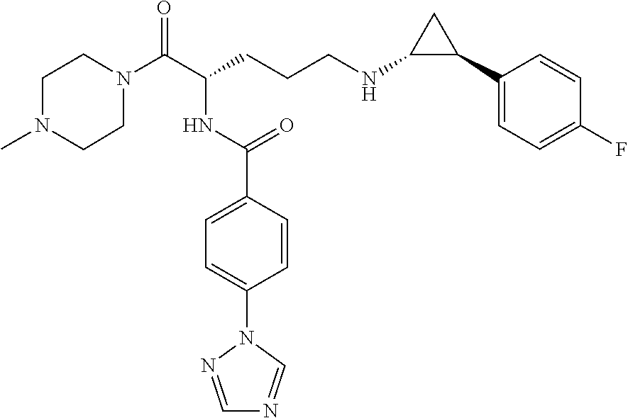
C1N(C(C(CCCNC2C(C3=CC=C(F)C=C3)C2)NC(C2=CC=C(N3N=CN=C3)C=C2)=O)=O)CCN(C)C1
